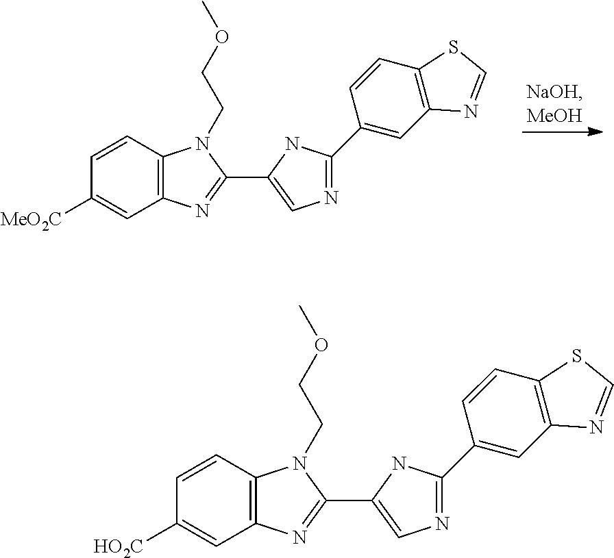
N1=C(C2=CC3=C(C=C2)SC=N3)NC(C2=NC3=C(N2CCOC)C=CC([MeO2C])=C3)=C1.N1=C(C2=CC3=C(C=C2)SC=N3)NC(C2=NC3=C(N2CCOC)C=CC([HO2C])=C3)=C1
